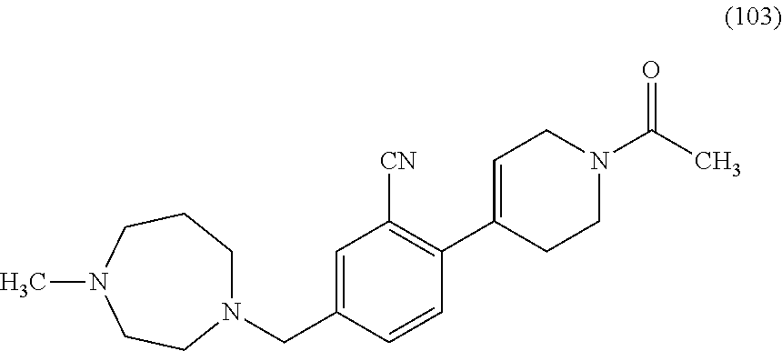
N1(CC2=CC([CN])=C(C3=CCN(C(C)=O)CC3)C=C2)CCCN(C)CC1
